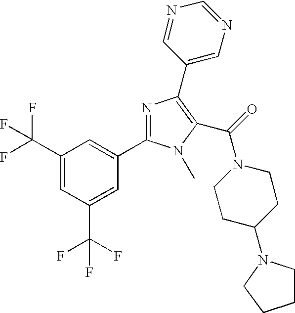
C1(C(F)(F)F)=CC(C(F)(F)F)=CC(C2=NC(C3=CN=CN=C3)=C(C(=O)N3CCC(N4CCCC4)CC3)N2C)=C1
